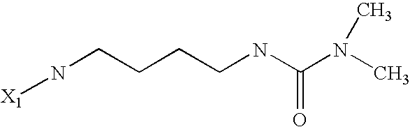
[X1]NCCCCNC(N(C)C)=O
